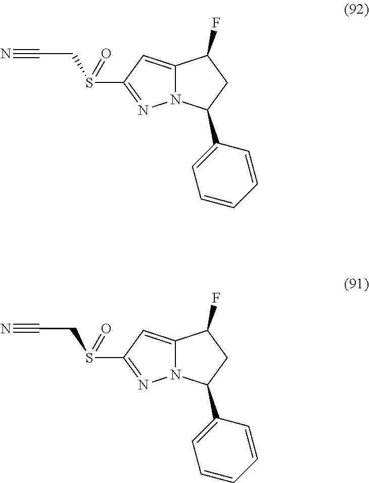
N12C(=CC(S(=O)CC#N)=N1)C(F)CC2C1=CC=CC=C1.N12C(=CC(S(=O)CC#N)=N1)C(F)CC2C1=CC=CC=C1
